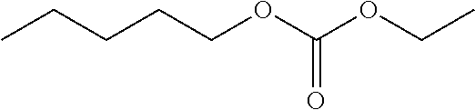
C(OC(OCC)=O)CCCC
